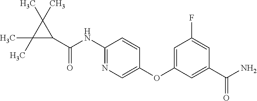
C1(NC(C2C(C)(C)C2(C)C)=O)=NC=C(OC2=CC(F)=CC(C(N)=O)=C2)C=C1
